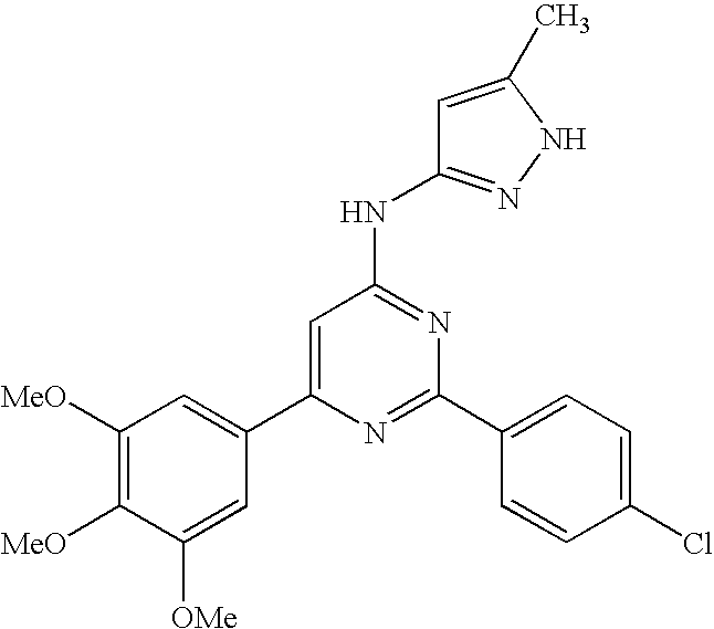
N1=C(C2=CC=C(Cl)C=C2)N=C(NC2=NNC(C)=C2)C=C1C1=CC([MeO])=C([MeO])C([OMe])=C1
